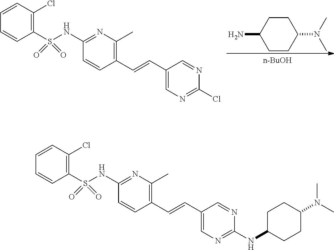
C1=CC(Cl)=C(S(NC2=NC(C)=C(C=CC3=CN=C(NC4CCC(N(C)C)CC4)N=C3)C=C2)(=O)=O)C=C1.C1CC(N)CCC1N(C)C.C1=CC(Cl)=C(S(NC2=NC(C)=C(C=CC3=CN=C(Cl)N=C3)C=C2)(=O)=O)C=C1.[n-BuOH]
